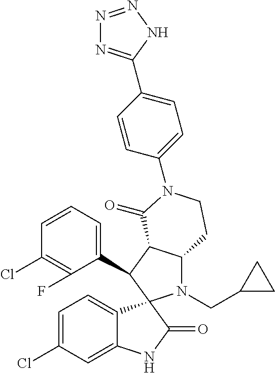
C1(C2C3C(N(CC4CC4)C24C2=CC=C(Cl)C=C2NC4=O)CCN(C2=CC=C(C4=NN=NN4)C=C2)C3=O)=CC=CC(Cl)=C1F
